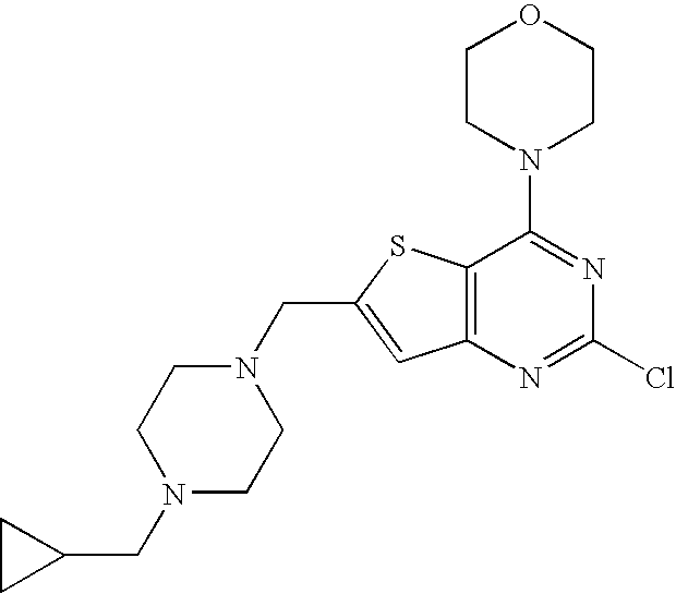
N1(CC2=CC3=C(S2)C(N2CCOCC2)=NC(Cl)=N3)CCN(CC2CC2)CC1
